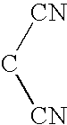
C([CN])[CN]
